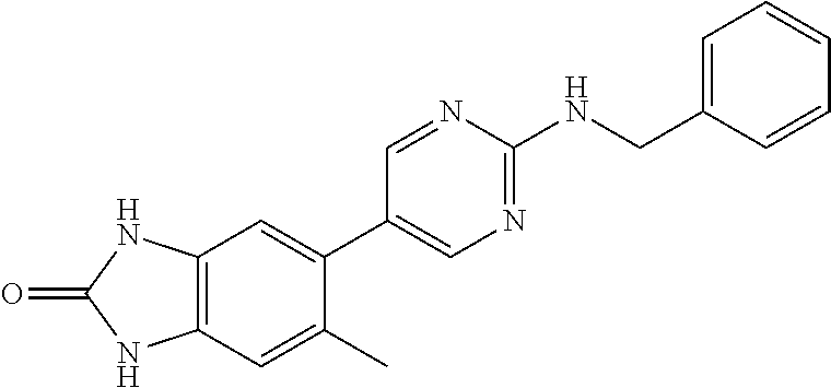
C12=C(C=C(C)C(C3=CN=C(NCC4=CC=CC=C4)N=C3)=C1)NC(=O)N2
